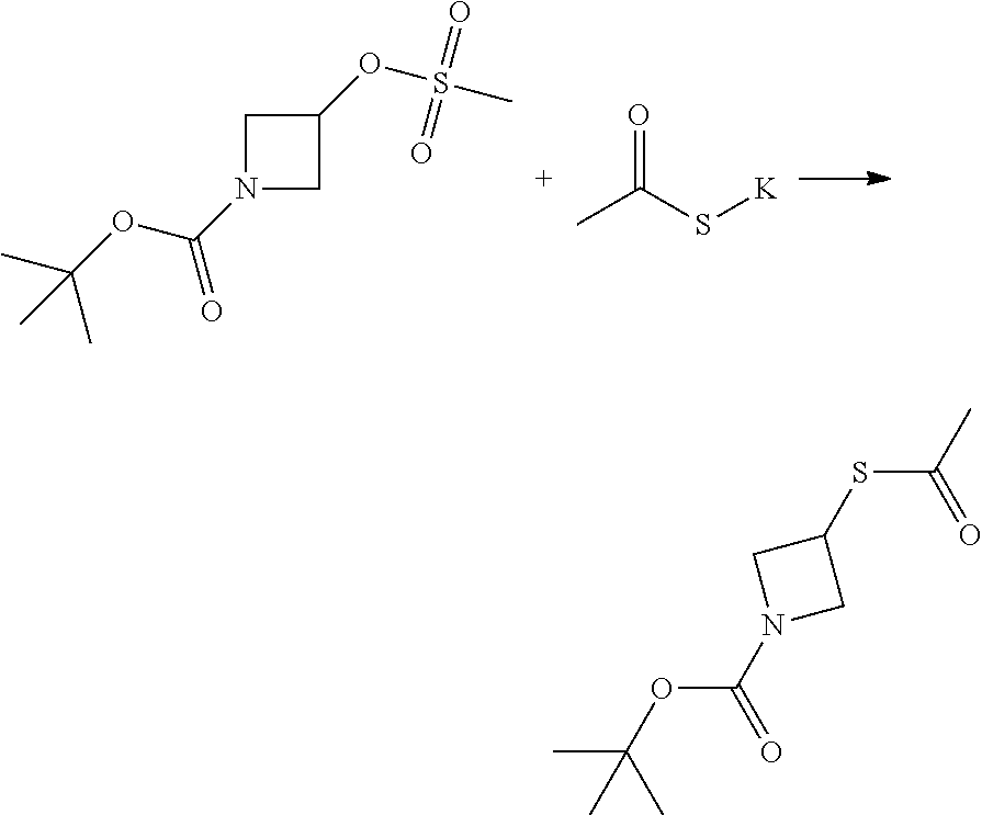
C1N(C(OC(C)(C)C)=O)CC1OS(C)(=O)=O.CC(S[K])=O.CC(OC(N1CC(SC(C)=O)C1)=O)(C)C
